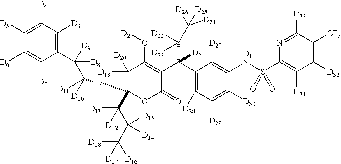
C1(C(C2=C(O[D2])C([D20])([D19])C(C([D11])([D10])C([D9])(C3=C([D3])C([D4])=C([D5])C([D6])=C3[D7])[D8])(C(C(C([D18])([D17])[D16])([D15])[D14])([D13])[D12])OC2=O)(C([D22])([D23])C([D26])([D25])[D24])[D21])=C([D28])C([D29])=C([D30])C([D1N]S(C2=C([D31])C([D32])=C([CF3])C([D33])=N2)(=O)=O)=C1[D27]
